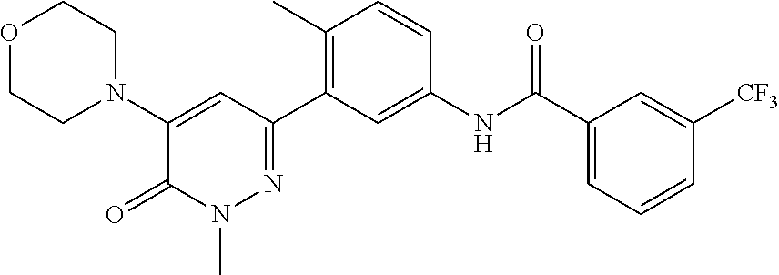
O1CCN(C2=CC(C3=C(C)C=CC(NC(C4=CC=CC([CF3])=C4)=O)=C3)=NN(C)C2=O)CC1
